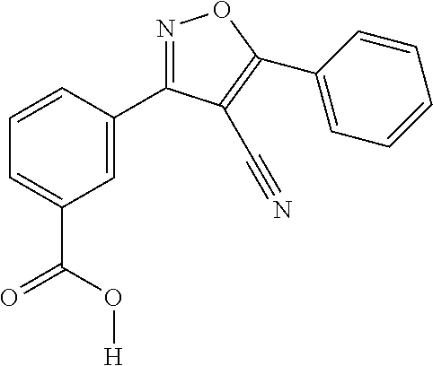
N1=C(C2=CC(C(O[H])=O)=CC=C2)C(C#N)=C(C2=CC=CC=C2)O1
